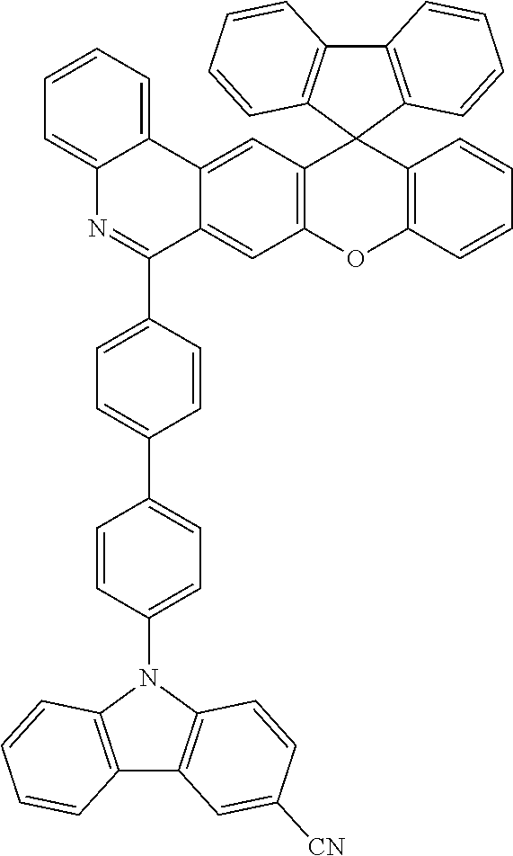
C12=C(C3(C4=C(O1)C=C1C(=C4)C4=CC=CC=C4N=C1C1=CC=C(C4=CC=C(N5C6=C(C7=C5C=CC([CN])=C7)C=CC=C6)C=C4)C=C1)C1=C(C4=C3C=CC=C4)C=CC=C1)C=CC=C2
